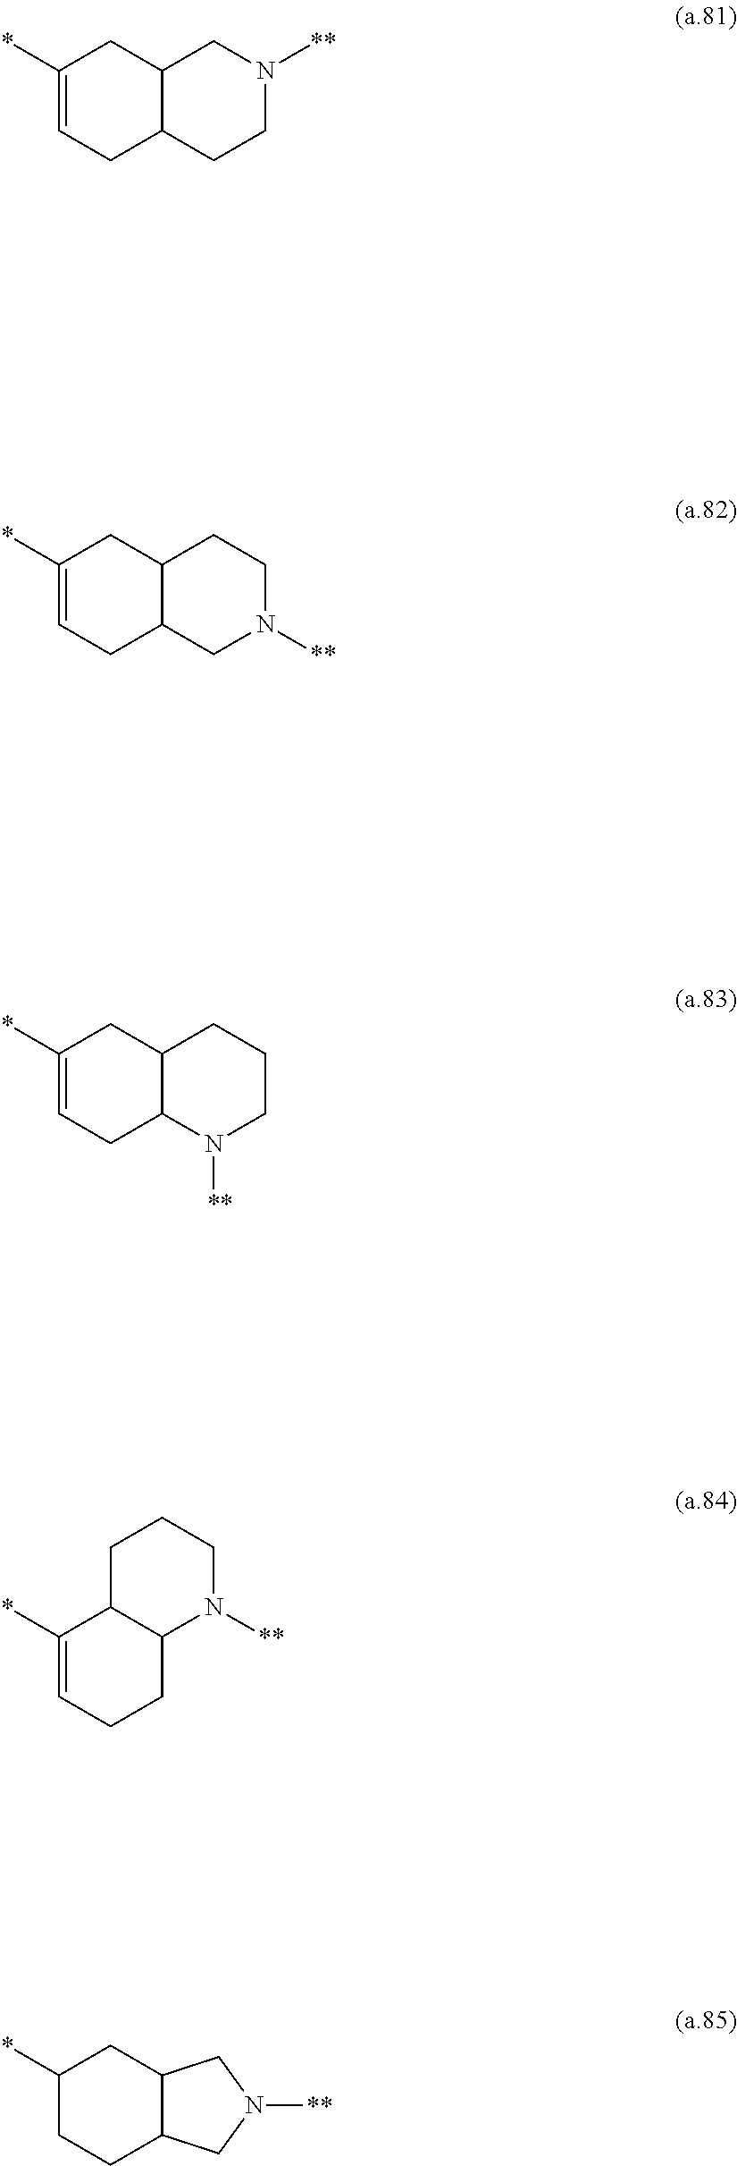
C1(*)=CCC2C(C1)CN([**])CC2.C1(*)=CCC2C(C1)CCN([**])C2.C1(*)=CCC2C(C1)CCCN2[**].C1(*)=CCCC2C1CCCN2[**].C1(*)CCC2C(C1)CN([**])C2
